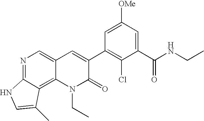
C12=NC=C3C(=C1C(C)=CN2)N(CC)C(=O)C(C1=C(Cl)C(C(=O)NCC)=CC([OMe])=C1)=C3
